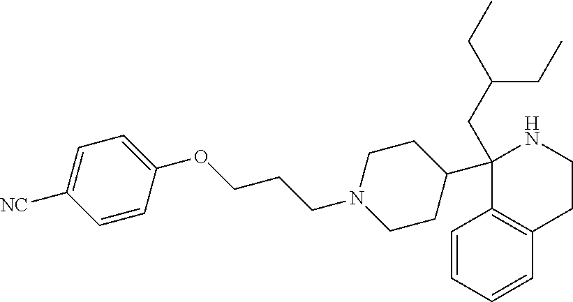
C1=CC=CC2=C1C(C1CCN(CCCOC3=CC=C([NC])C=C3)CC1)(CC(CC)CC)NCC2
